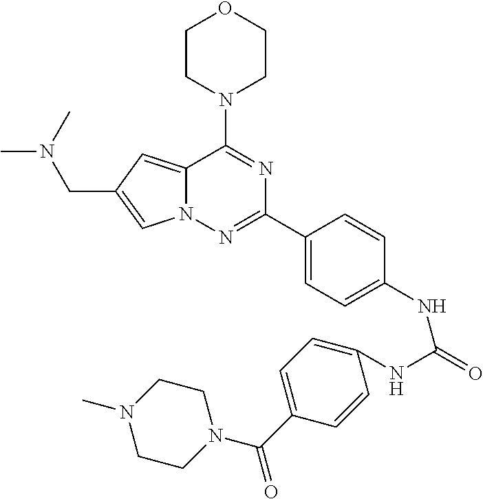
N12C(=CC(CN(C)C)=C1)C(N1CCOCC1)=NC(C1=CC=C(NC(NC3=CC=C(C(N4CCN(C)CC4)=O)C=C3)=O)C=C1)=N2
